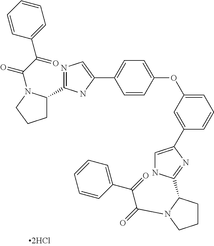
C1=CC=CC(C(C(=O)N2C(C3=NC=C(C4=CC=C(OC5=CC=CC(C6=CNC(C7CCCN7C(=O)C(C7=CC=CC=C7)=O)=N6)=C5)C=C4)N3)CCC2)=O)=C1
